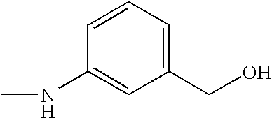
CNC1=CC(CO)=CC=C1
